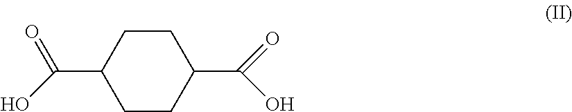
C1CC(C(=O)O)CCC1C(O)=O
